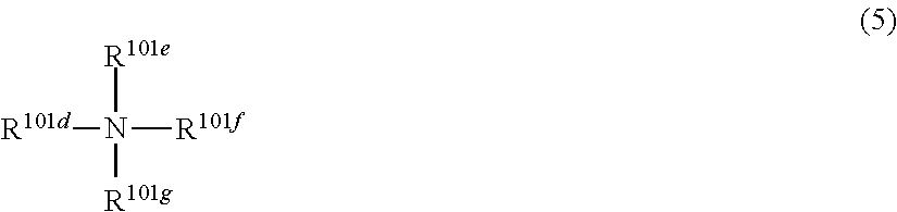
[R101e]N([R101g])([R101d])[R101f]
